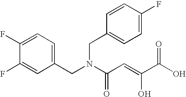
C1(F)=CC(CN(C(C=C(O)C(O)=O)=O)CC2=CC=C(F)C=C2)=CC=C1F
